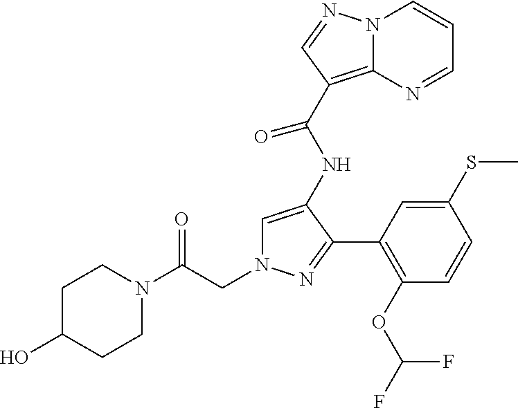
C1=C(NC(C2=C3N(C=CC=N3)N=C2)=O)C(C2=C(OC(F)F)C=CC(SC)=C2)=NN1CC(N1CCC(O)CC1)=O
